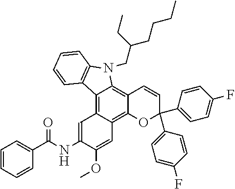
C12=C3C(=C4C(=C1N(CC(CCCC)CC)C1=C2C=CC=C1)C=CC(C1=CC=C(F)C=C1)(C1=CC=C(F)C=C1)O4)C=C(OC)C(NC(C1=CC=CC=C1)=O)=C3
